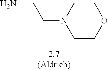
O1CCN(CCN)CC1
